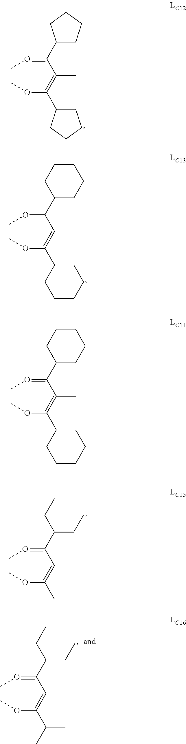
CO=C(C1CCCC1)C(=C(C1CCCC1)OC)C.CO=C(C1CCCCC1)C=C(C1CCCCC1)OC.CO=C(C1CCCCC1)C(=C(C1CCCCC1)OC)C.CO=C(C(CC)CC)C=C(C)OC.CO=C(C(CC)CC)C=C(C(C)C)OC
